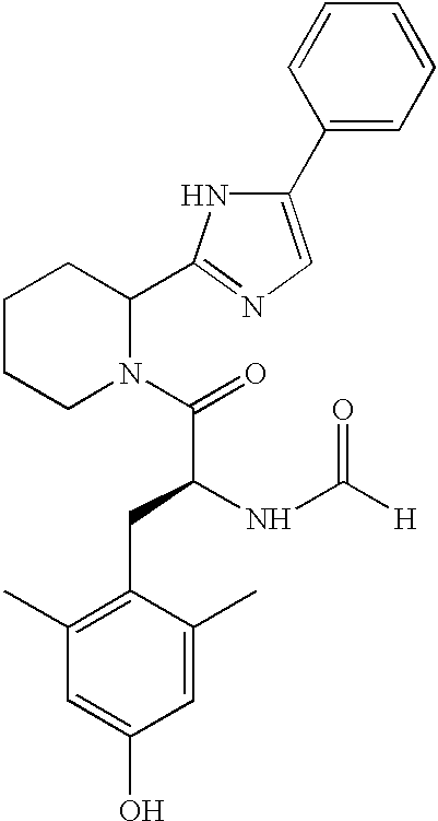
C1CCN(C(=O)C(NC([H])=O)CC2=C(C)C=C(O)C=C2C)C(C2=NC=C(C3=CC=CC=C3)N2)C1
